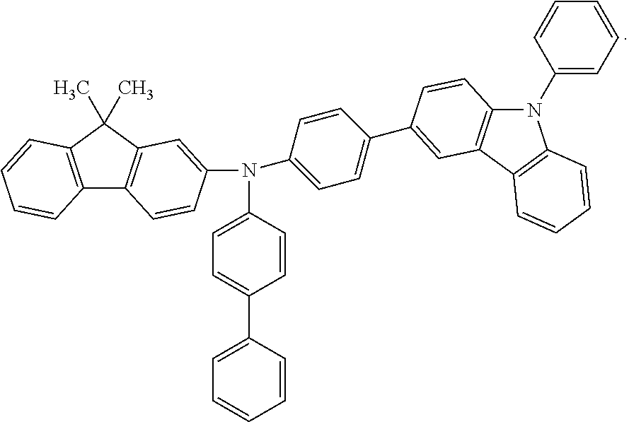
C12=C(C=CC=C1)C(C)(C)C1=C2C=CC(N(C2=CC=C(C3=CC=CC=C3)C=C2)C2=CC=C(C3=CC4=C(N(C5=CC=CC=C5)C5=C4C=CC=C5)C=C3)C=C2)=C1
